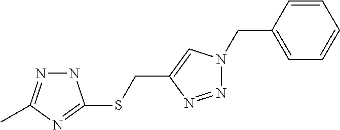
N1N=C(C)N=C1SCC1=CN(CC2=CC=CC=C2)N=N1
